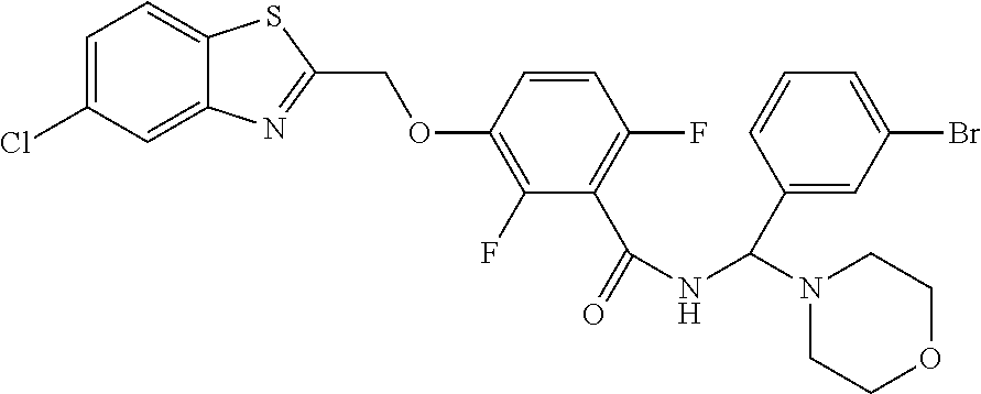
C1=C(Cl)C=C2C(=C1)SC(COC1=C(F)C(C(=O)NC(N3CCOCC3)C3=CC(Br)=CC=C3)=C(F)C=C1)=N2
